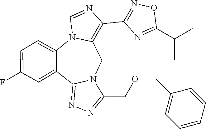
C1(COCC2=CC=CC=C2)=NN=C2N1CC1=C(C3=NOC(C(C)C)=N3)N=CN1C1=CC=C(F)C=C12
